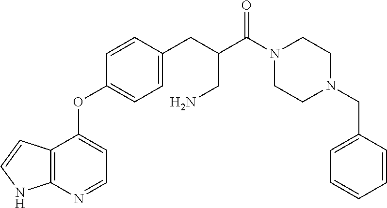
C12=C(N=CC=C1OC1=CC=C(CC(C(=O)N3CCN(CC4=CC=CC=C4)CC3)CN)C=C1)NC=C2
